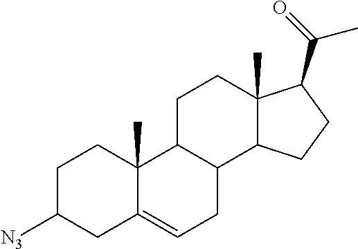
C1C([N3])CC2=CCC3C(C2(C)C1)CCC1(C)C3CCC1C(C)=O
